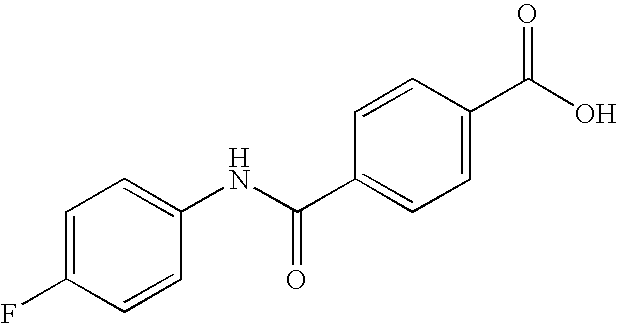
C1=C(F)C=CC(NC(C2=CC=C(C(O)=O)C=C2)=O)=C1
